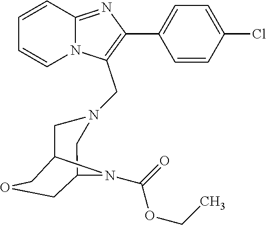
C1=CC=CN2C1=NC(C1=CC=C(Cl)C=C1)=C2CN1CC2COCC(C1)N2C(=O)OCC
